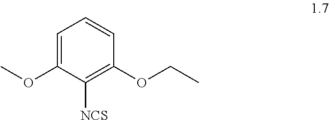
C1=CC=C(OC)C([NCS])=C1OCC
